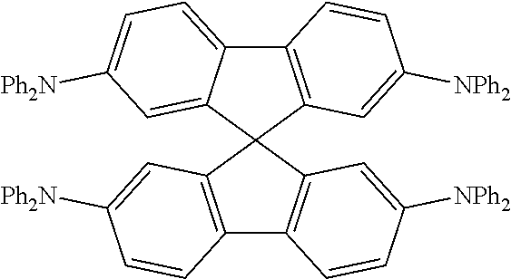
C12=C(C=C([NPh2])C=C1)C1(C3=CC([NPh2])=CC=C23)C2=C(C3=C1C=C([NPh2])C=C3)C=CC([NPh2])=C2
